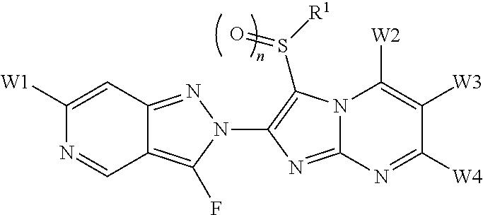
C12=C(F)N(C3=C(S([R1])=O)N4C(=N3)N=C([W4])C([W3])=C4[W2])N=C1C=C([W1])N=C2
